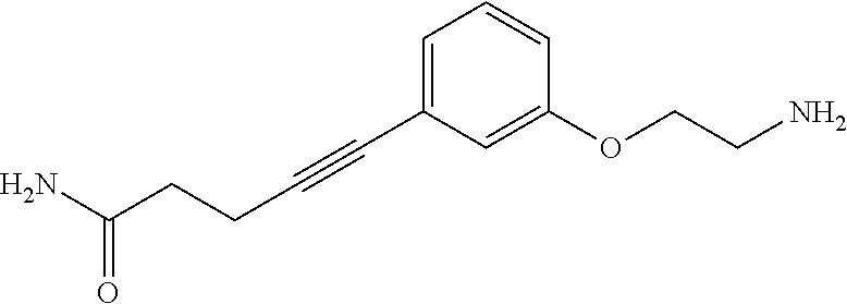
NC(CCC#CC1=CC=CC(OCCN)=C1)=O
